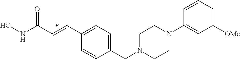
N(C(=O)C=CC1=CC=C(CN2CCN(C3=CC([OMe])=CC=C3)CC2)C=C1)O
